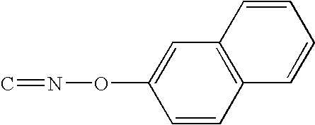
C1=CC2=C(C=C1ON=C)C=CC=C2
